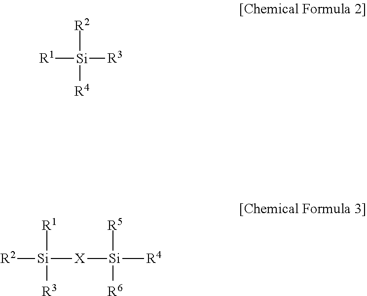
[Si]([R2])([R3])([R1])[R4].[R1][Si]([R3])([X][Si]([R5])([R6])[R4])[R2]
